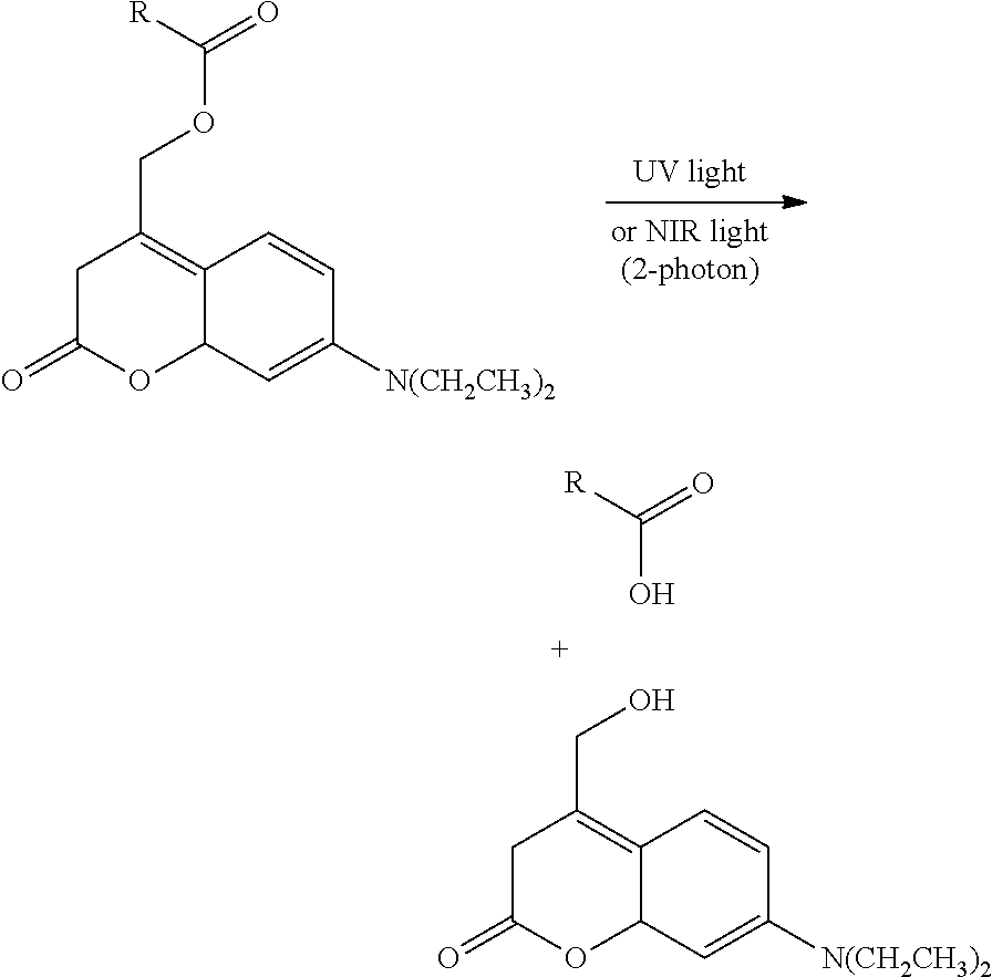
C1C(=O)OC2C(=C1COC(=O)[R])C=CC([N(CH2CH3)2])=C2.C1C(=O)OC2C(=C1CO)C=CC([N(CH2CH3)2])=C2.C(=O)([R])O
